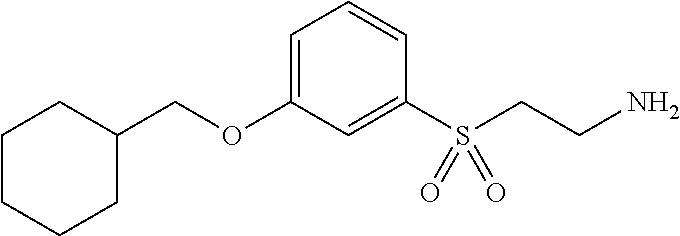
C1=C(OCC2CCCCC2)C=C(S(CCN)(=O)=O)C=C1
